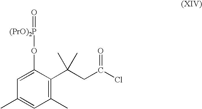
C1(C)=C(C(CC(=O)Cl)(C)C)C(O[(PrO)2P]=O)=CC(C)=C1
